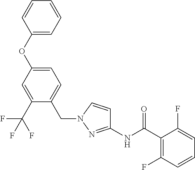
C1(NC(C2=C(F)C=CC=C2F)=O)=NN(CC2=CC=C(OC3=CC=CC=C3)C=C2C(F)(F)F)C=C1
